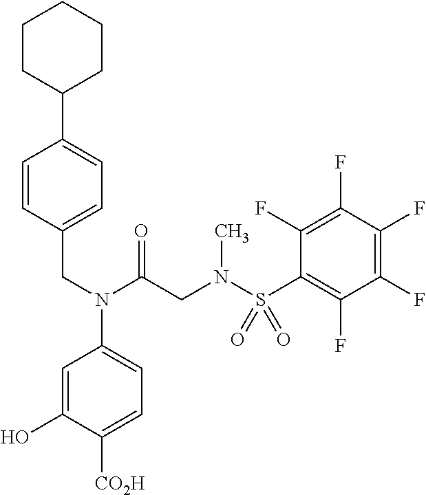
C1CC(C2=CC=C(CN(C3=CC=C([CO2H])C(O)=C3)C(CN(S(C3=C(F)C(F)=C(F)C(F)=C3F)(=O)=O)C)=O)C=C2)CCC1
